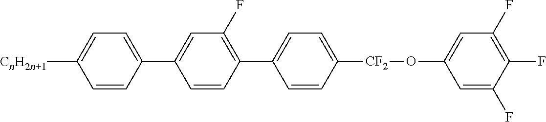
C1([CnH2n+1])=CC=C(C2=CC(F)=C(C3=CC=C([CF2]OC4=CC(F)=C(F)C(F)=C4)C=C3)C=C2)C=C1
